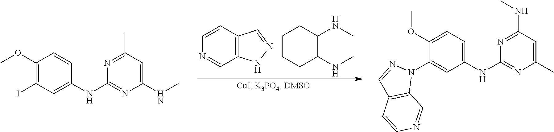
N1=C(NC)C=C(C)N=C1NC1=CC=C(OC)C(N2N=CC3=C2C=NC=C3)=C1.C1CCC(NC)C(NC)C1.C1=CC2=C(C=N1)NN=C2.N1=C(C)C=C(NC)N=C1NC1=CC(I)=C(OC)C=C1
